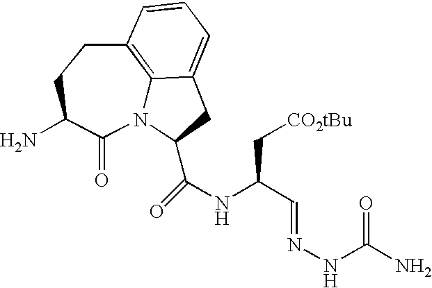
N12C3=C(CCC(N)C1=O)C=CC=C3CC2C(NC(C=NNC(N)=O)C[CO2tBu])=O
